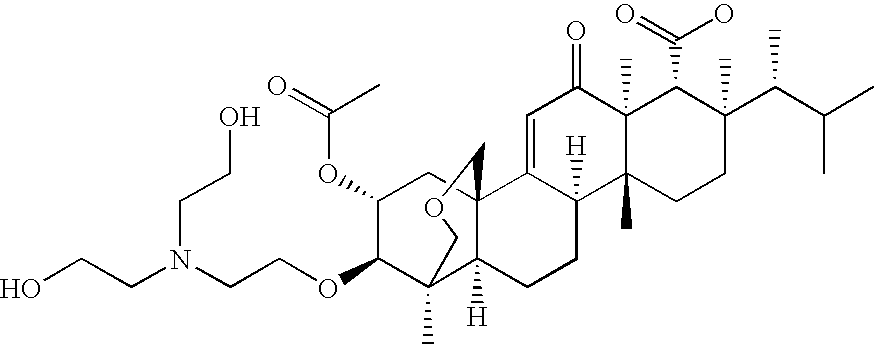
C1=C2C([H])(C3(C)C(C)(C1=O)C(C(=O)O)C(C(C(C)C)C)(C)CC3)CCC1([H])C3(C)C(OCCN(CCO)CCO)C(OC(=O)C)CC21COC3
